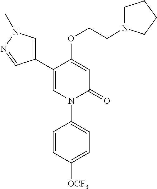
C1=C(OCCN2CCCC2)C(C2=CN(C)N=C2)=CN(C2=CC=C([OCF3])C=C2)C1=O
